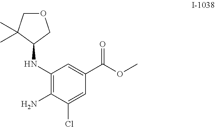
C1(NC2COCC2(C)C)=C(N)C(Cl)=CC(C(OC)=O)=C1
